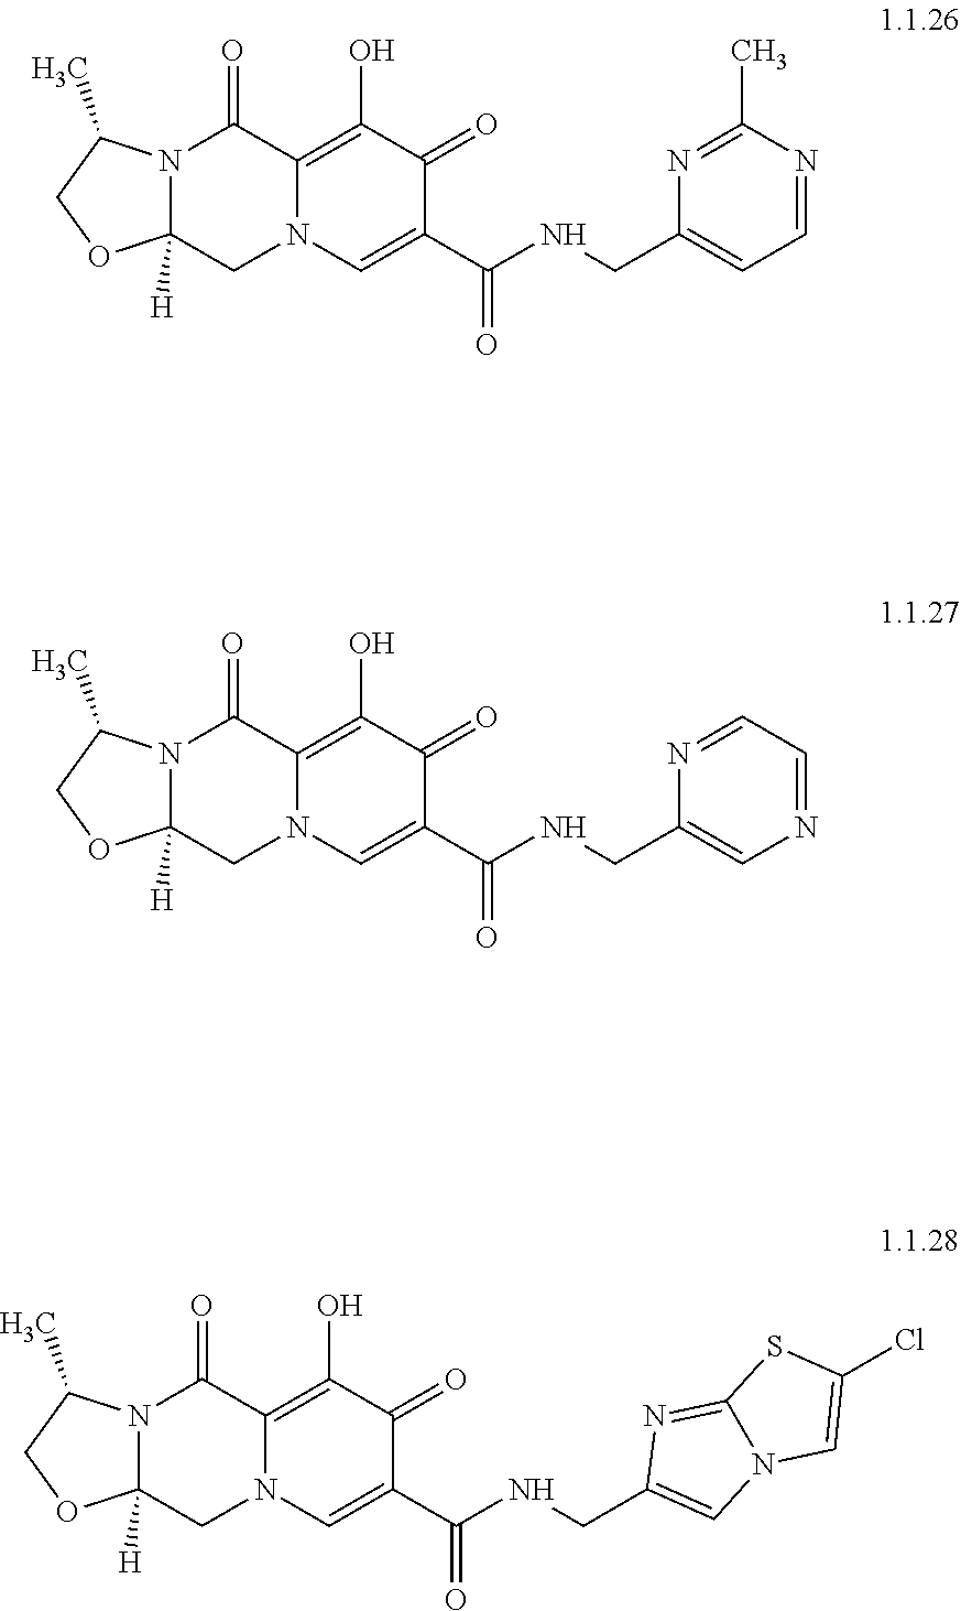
N12C(C)COC1([H])CN1C=C(C(NCC3=CC=NC(C)=N3)=O)C(=O)C(O)=C1C2=O.N12C(C)COC1([H])CN1C=C(C(=O)NCC3=CN=CC=N3)C(=O)C(O)=C1C2=O.C1(C)COC2([H])CN3C=C(C(NCC4=CN5C(=N4)SC(Cl)=C5)=O)C(=O)C(O)=C3C(=O)N12
